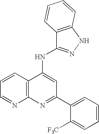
N1=C(C2=CC=CC=C2[F3C])C=C(NC2=NNC3=C2C=CC=C3)C2=C1N=CC=C2
